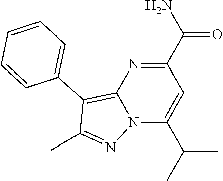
N12C(C(C)C)=CC(C(N)=O)=NC1=C(C1=CC=CC=C1)C(C)=N2
